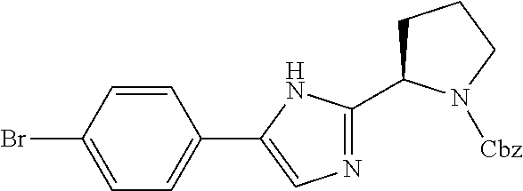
C1=C(Br)C=CC(C2=CN=C(C3CCCN3[Cbz])N2)=C1
